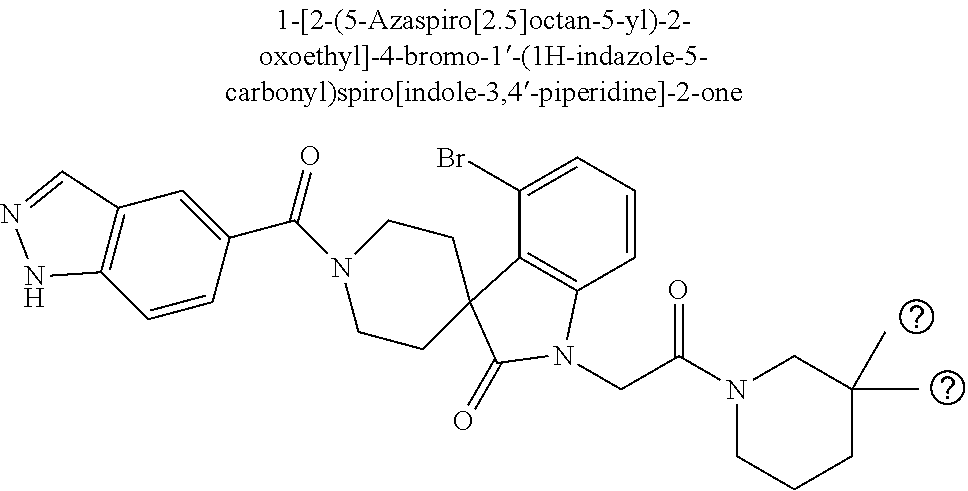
C1(Br)=CC=CC2=C1C1(C(=O)N2CC(N2CCCC(C)(C)C2)=O)CCN(C(C2=CC3=C(C=C2)NN=C3)=O)CC1
